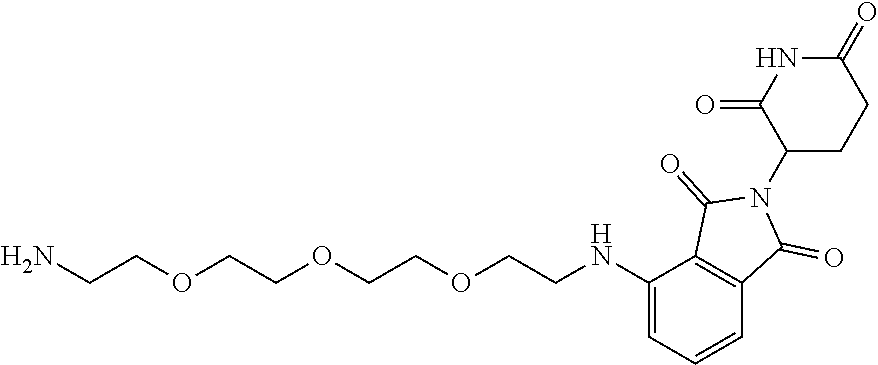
C1(NCCOCCOCCOCCN)=CC=CC2=C1C(=O)N(C1CCC(=O)NC1=O)C2=O
